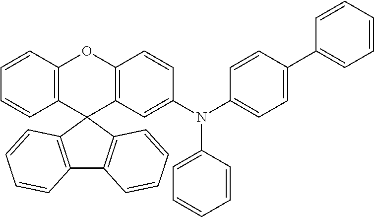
C12=C(C3(C4=C(O1)C=CC(N(C1=CC=CC=C1)C1=CC=C(C5=CC=CC=C5)C=C1)=C4)C1=C(C4=C3C=CC=C4)C=CC=C1)C=CC=C2
